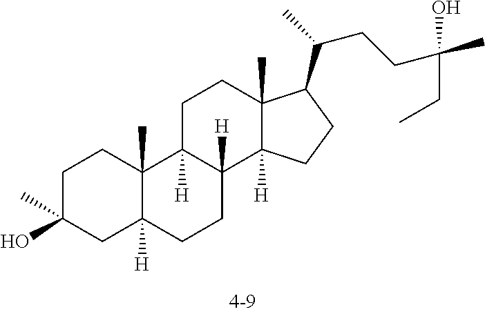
C1C(O)(C)CC2([H])C(C)(C1)C1([H])C([H])(CC2)C2([H])C(C)(CC1)C(C(CCC(O)(CC)C)C)CC2
